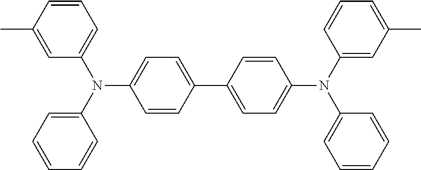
CC1=CC(N(C2=CC=C(C3=CC=C(N(C4=CC=CC=C4)C4=CC(C)=CC=C4)C=C3)C=C2)C2=CC=CC=C2)=CC=C1
